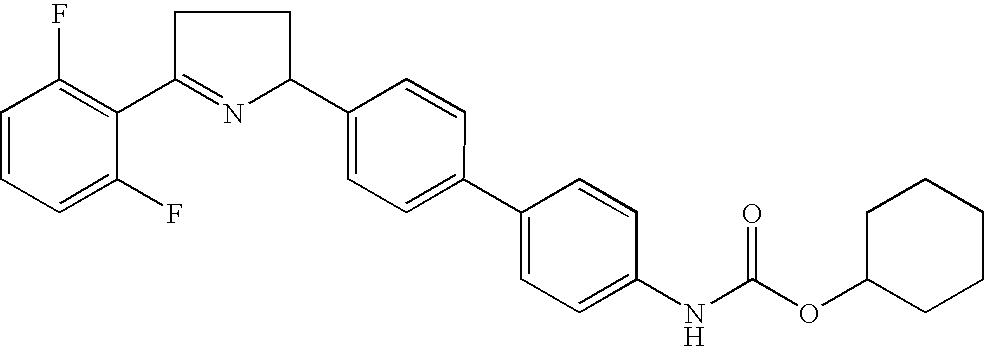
C1=CC=C(F)C(C2=NC(C3=CC=C(C4=CC=C(NC(OC5CCCCC5)=O)C=C4)C=C3)CC2)=C1F
